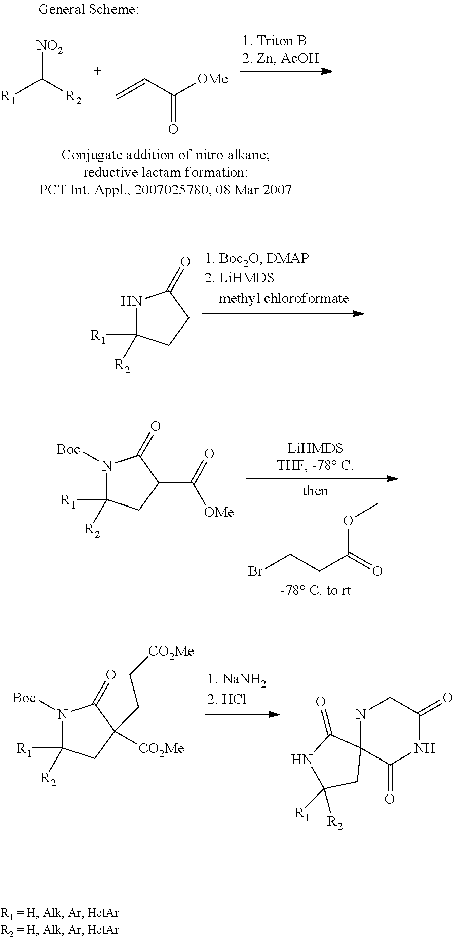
N1C([R1])([R2])CCC1=O.BrCCC(=O)OC.N1([Boc])C([R1])([R2])CC(C(=O)[OMe])C1=O.N1([Boc])C([R1])([R2])CC([CO2Me])(CC[CO2Me])C1=O.N1C2(C(=O)NC(=O)C1)C(=O)NC([R1])([R2])C2.[R1]C([R2])[NO2].C=CC([OMe])=O
